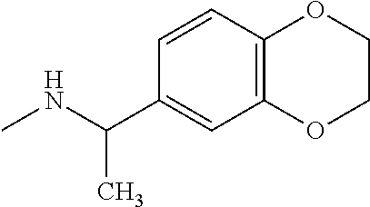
C1=CC(C(NC)C)=CC2=C1OCCO2
